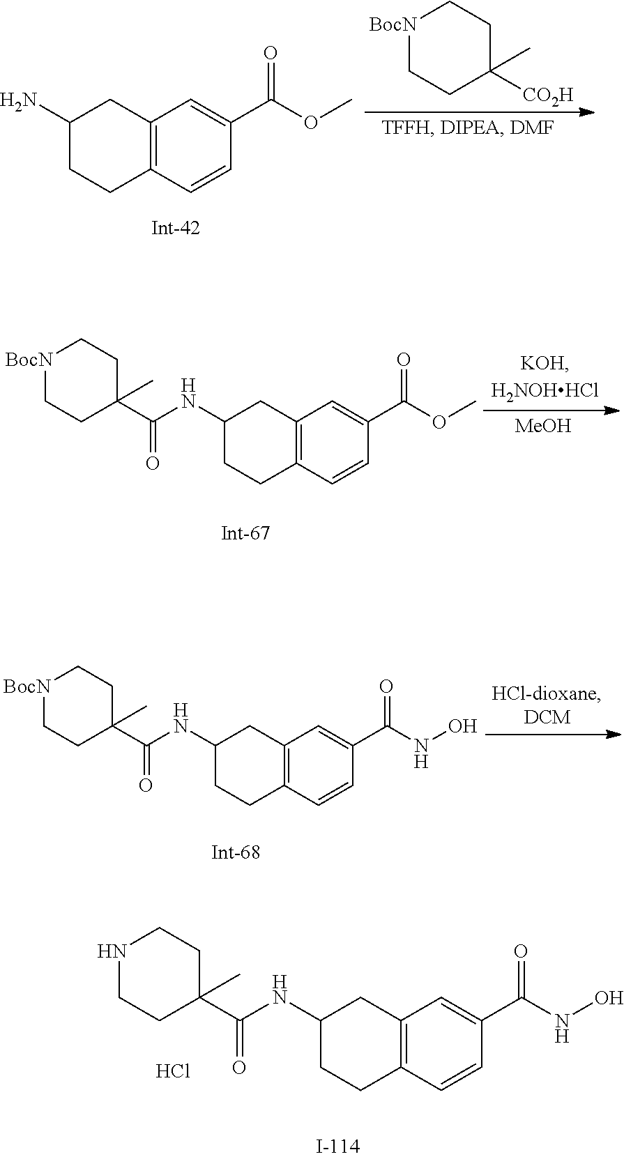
C12=C(C=CC(C(OC)=O)=C1)CCC(N)C2.[BocN]1CCC([CO2H])(C)CC1.C12=C(C=CC(C(OC)=O)=C1)CCC(NC(C1(C)CC[BocN]CC1)=O)C2.[MeOH].C12=C(C=CC(C(NO)=O)=C1)CCC(NC(C1(C)CC[BocN]CC1)=O)C2.C12=C(C=CC(C(NO)=O)=C1)CCC(NC(C1(C)CCNCC1)=O)C2.Cl
